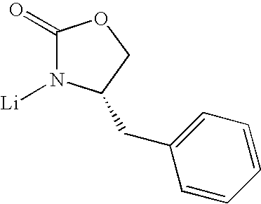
C1(=O)N([Li])C(CC2=CC=CC=C2)CO1
